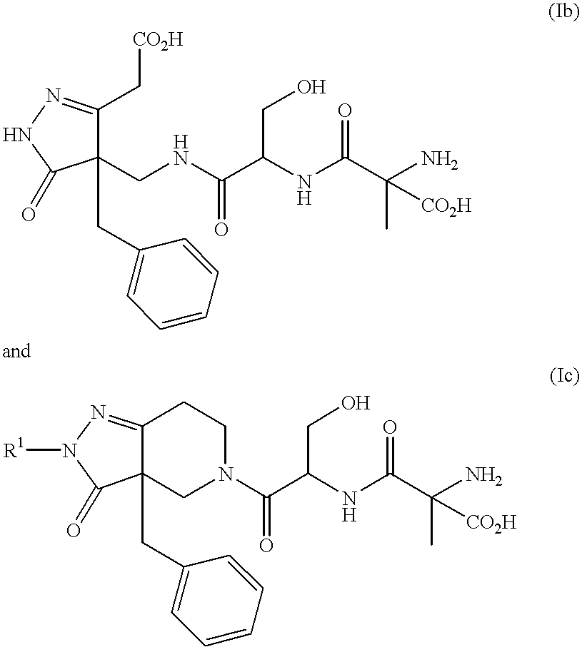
C(C(NC(C(N)(C)[CO2H])=O)C(NCC1(CC2=CC=CC=C2)C(C[CO2H])=NNC1=O)=O)O.C(C(NC(C(N)(C)[CO2H])=O)C(N1CCC2=NN([R1])C(=O)C2(CC2=CC=CC=C2)C1)=O)O
